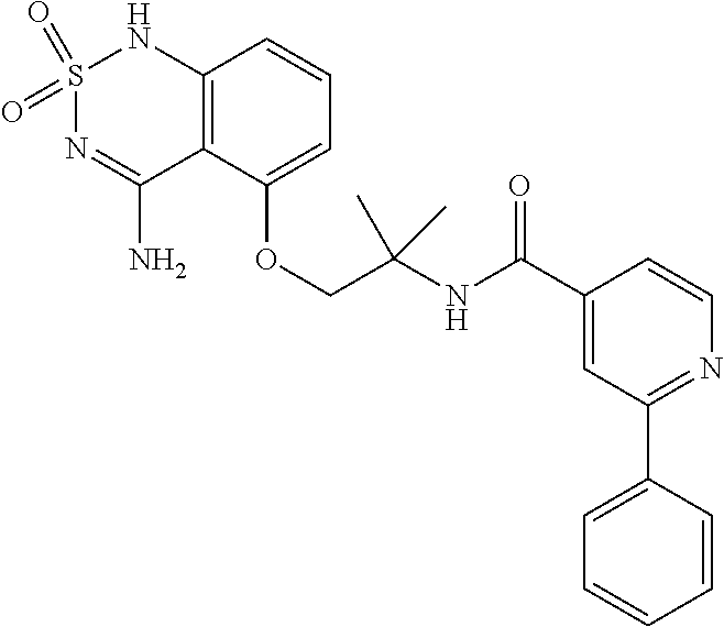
C12=C(C(OCC(NC(C3=CC(C4=CC=CC=C4)=NC=C3)=O)(C)C)=CC=C1)C(N)=NS(=O)(=O)N2
